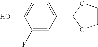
C1(F)=CC(C2OCCO2)=CC=C1O
